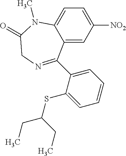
C12=CC([NO2])=CC=C1N(C)C(=O)CN=C2C1=CC=CC=C1SC(CC)CC
